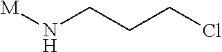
[M]NCCCCl
